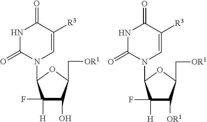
N1C(=O)N(C2C(F)([H])C(O)C(C[OR1])O2)C=C([R3])C1=O.N1C(=O)N(C2C(F)([H])C([OR1])C(C[OR1])O2)C=C([R3])C1=O
